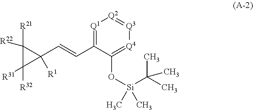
[Q1]1=C(C=CC2([R1])C([R21])([R22])C2([R31])[R32])C(O[Si](C(C)(C)C)(C)C)=[Q4][Q3]=[Q2]1
